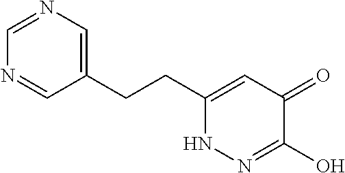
C1(CCC2=CC(=O)C(O)=NN2)=CN=CN=C1
